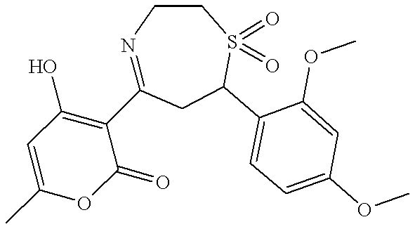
N1=C(C2=C(O)C=C(C)OC2=O)CC(C2=CC=C(OC)C=C2OC)S(=O)(=O)CC1
